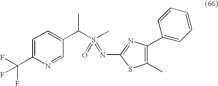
C1(C)=C(C2=CC=CC=C2)N=C(N=S(=O)(C)C(C2=CC=C(C(F)(F)F)N=C2)C)S1
